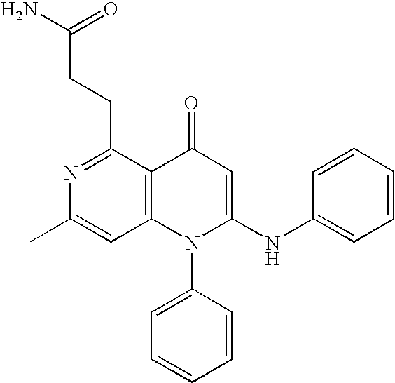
N1=C(CCC(N)=O)C2=C(C=C1C)N(C1=CC=CC=C1)C(NC1=CC=CC=C1)=CC2=O
